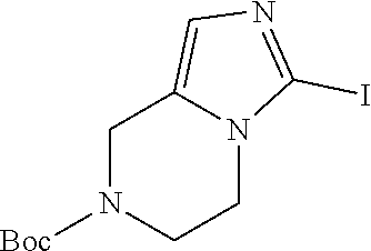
[Boc]N1CCN2C(=CN=C2I)C1
